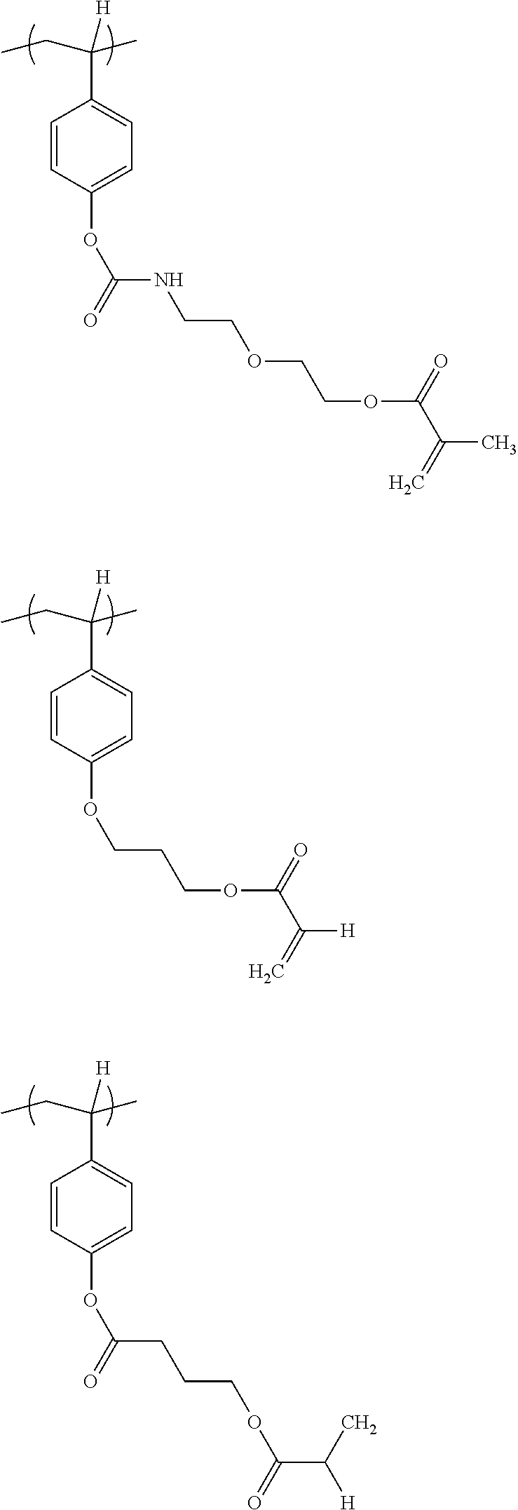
C1=CC(OC(NCCOCCOC(C(C)=C)=O)=O)=CC=C1C(CC)(C)[H].C1=CC(OCCCOC(C(=C)[H])=O)=CC=C1C(CC)(C)[H].C1=CC(OC(CCCOC(C(C)[H])=O)=O)=CC=C1C(CC)(C)[H]
